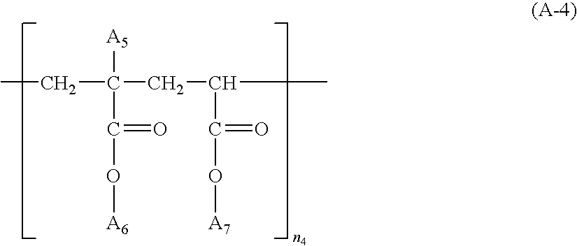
CCC(CC(C)C(=O)O[A7])([A5])C(=O)O[A6]
